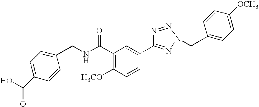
C1(C(NCC2=CC=C(C(O)=O)C=C2)=O)=C([H3CO])C=CC(C2=NN(CC3=CC=C([OCH3])C=C3)N=N2)=C1
